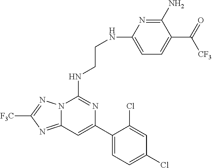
C12=NC([F3C])=NN1C(NCCNC1=CC=C(C(=O)[CF3])C(N)=N1)=NC(C1=CC=C(Cl)C=C1Cl)=C2
